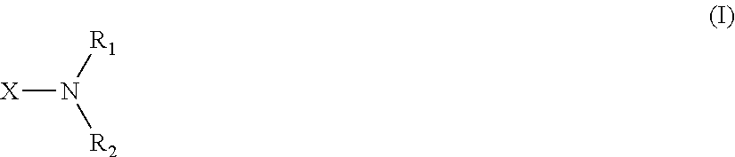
[X]N([R2])[R1]
